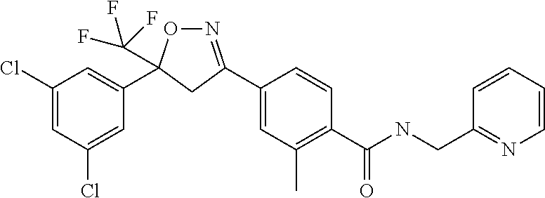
C1(Cl)=CC(Cl)=CC(C2(C(F)(F)F)ON=C(C3=CC(C)=C(C(NCC4=NC=CC=C4)=O)C=C3)C2)=C1
